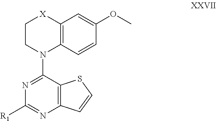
N1=C(N2CC[X]C3=C2C=CC(OC)=C3)C2=C(N=C1[R1])C=CS2
